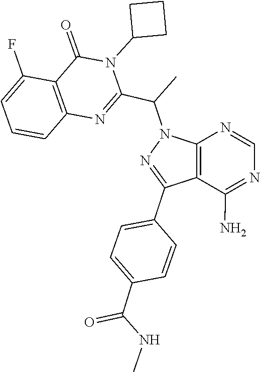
N1=C(N)C2=C(N=C1)N(C(C1=NC3=C(C(F)=CC=C3)C(=O)N1C1CCC1)C)N=C2C1=CC=C(C(NC)=O)C=C1
